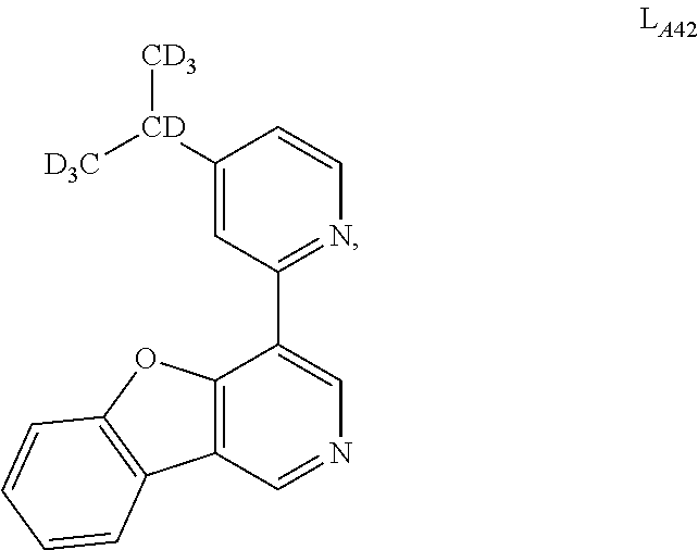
C1([CD]([D3C])[CD3])=CC(C2=CN=CC3=C2OC2=C3C=CC=C2)=NC=C1
